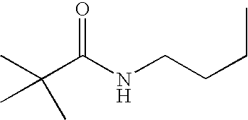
C(C(NCCCC)=O)(C)(C)C
